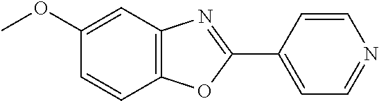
C1(OC)=CC2=C(C=C1)OC(C1=CC=NC=C1)=N2
